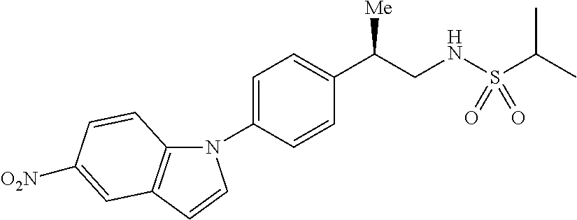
N1(C2=CC=C(C(CNS(C(C)C)(=O)=O)[Me])C=C2)C2=C(C=C1)C=C([O2N])C=C2
